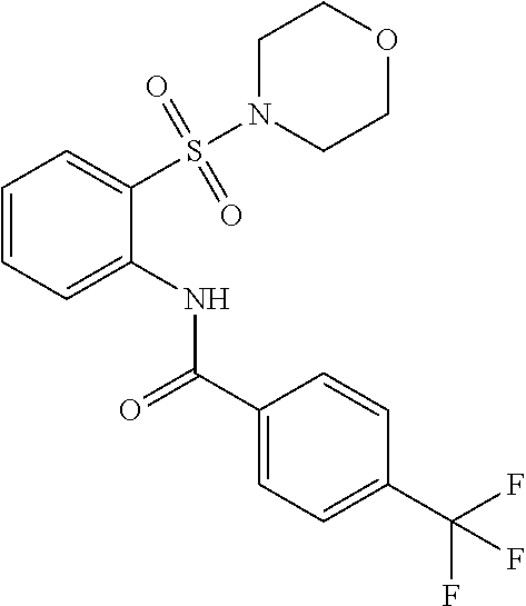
C1N(S(C2=CC=CC=C2NC(C2=CC=C(C(F)(F)F)C=C2)=O)(=O)=O)CCOC1
